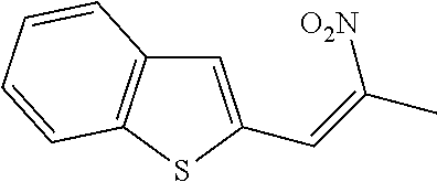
C1=C(C=C([O2N])C)SC2=C1C=CC=C2
